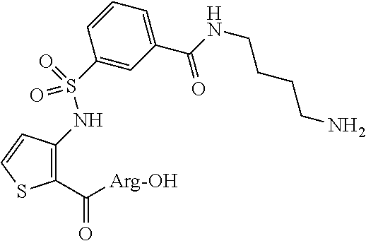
C1(C([Arg-OH])=O)=C(NS(C2=CC(C(NCCCCN)=O)=CC=C2)(=O)=O)C=CS1
